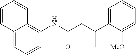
C1=CC=C2C(=C1NC(CC(C1=CC=CC=C1[MeO])C)=O)C=CC=C2
